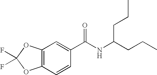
C12=C(C=CC(C(NC(CCC)CCC)=O)=C1)OC(F)(F)O2
